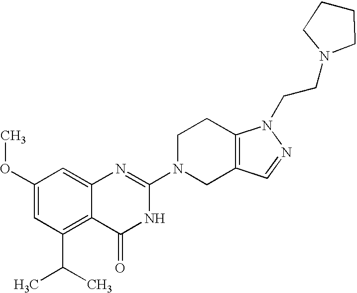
C1(OC)=CC(C(C)C)=C2C(=C1)N=C(N1CC3=C(CC1)N(CCN1CCCC1)N=C3)NC2=O
